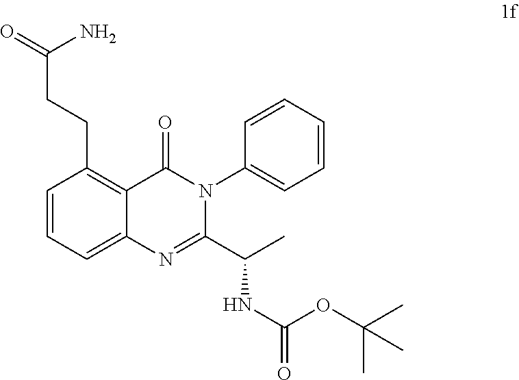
C1=CC=C2C(=C1CCC(=O)N)C(=O)N(C1=CC=CC=C1)C(C(C)NC(OC(C)(C)C)=O)=N2
